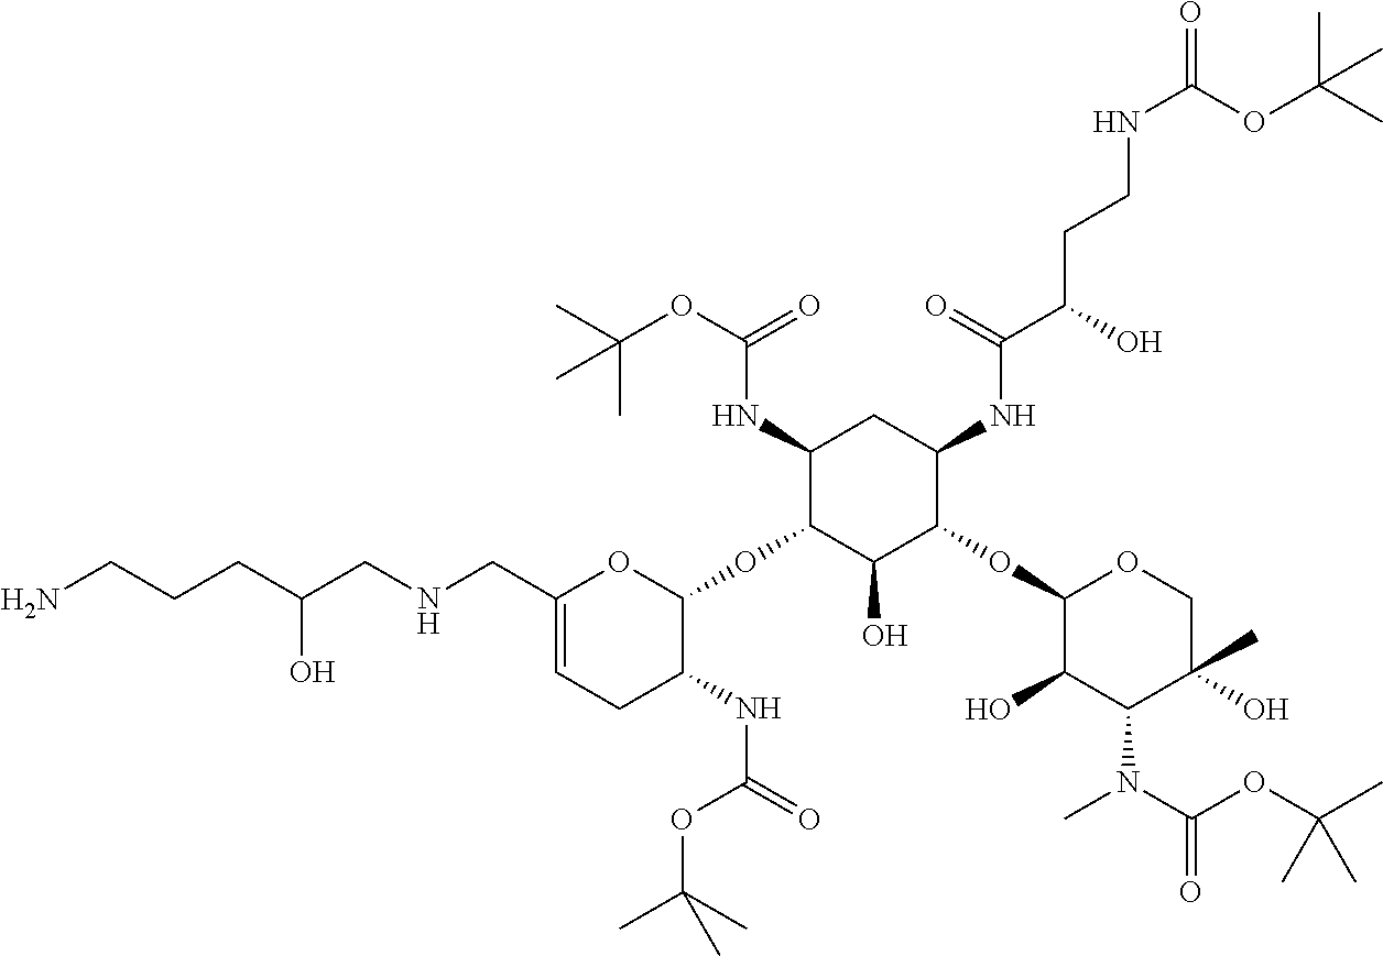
C1(CNCC(O)CCCN)=CCC(NC(=O)OC(C)(C)C)C(OC2C(O)C(OC3C(O)C(N(C)C(OC(C)(C)C)=O)C(O)(C)CO3)C(NC(C(O)CCNC(=O)OC(C)(C)C)=O)CC2NC(OC(C)(C)C)=O)O1
